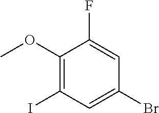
C1(OC)=C(I)C=C(Br)C=C1F
